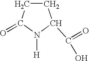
C1CC(=O)N([H])C1C(=O)O
